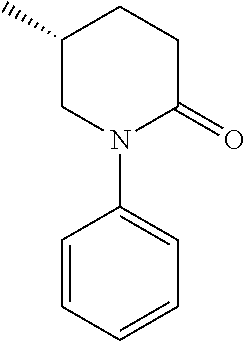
C1C(=O)N(C2=CC=CC=C2)CC(C)C1
